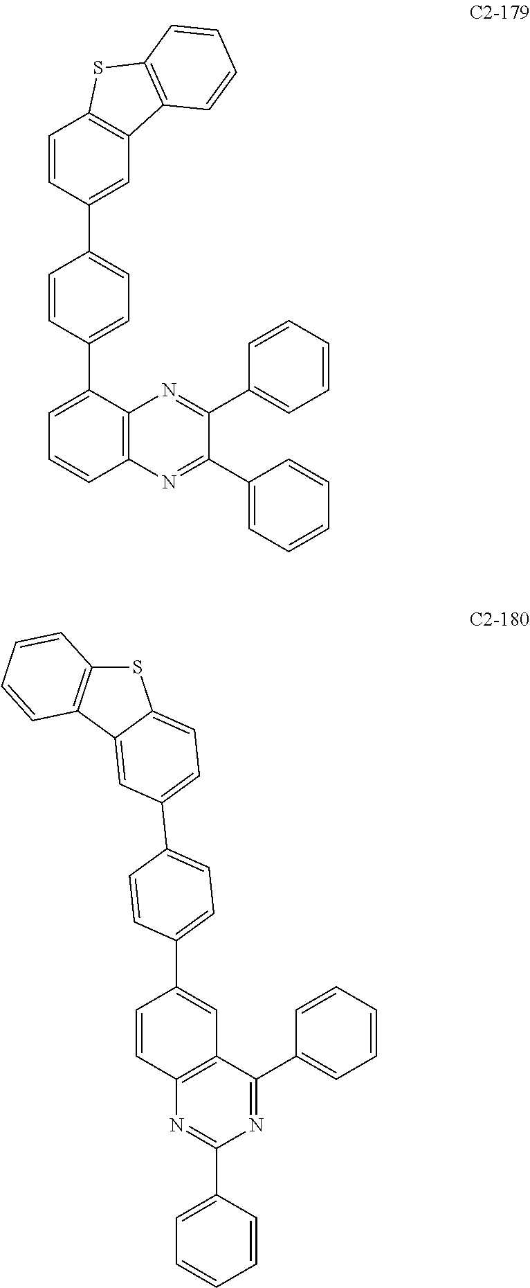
C1=CC(C2=CC=C(C3=CC=CC4=C3N=C(C3=CC=CC=C3)C(C3=CC=CC=C3)=N4)C=C2)=CC2=C1SC1=C2C=CC=C1.C12=C(C3=CC(C4=CC=C(C5=CC6=C(C=C5)N=C(C5=CC=CC=C5)N=C6C5=CC=CC=C5)C=C4)=CC=C3S1)C=CC=C2
